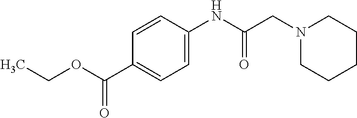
N1(CC(NC2=CC=C(C(OCC)=O)C=C2)=O)CCCCC1
